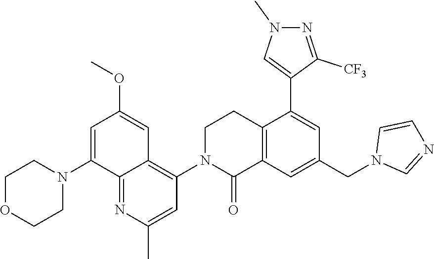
C12=C(C=C(CN3C=NC=C3)C=C1C1=CN(C)N=C1[CF3])C(=O)N(C1=C3C(=NC(C)=C1)C(N1CCOCC1)=CC(OC)=C3)CC2
